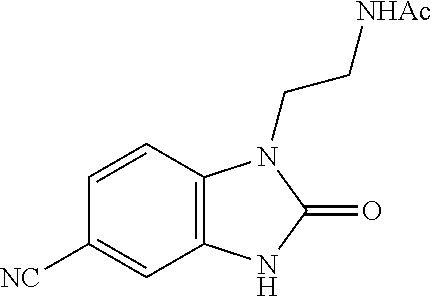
C1([NC])=CC2=C(C=C1)N(CC[NHAc])C(=O)N2
